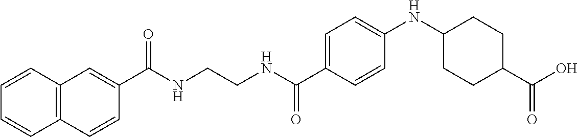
C1=CC(C(NCCNC(C2=CC3=C(C=C2)C=CC=C3)=O)=O)=CC=C1NC1CCC(C(O)=O)CC1
